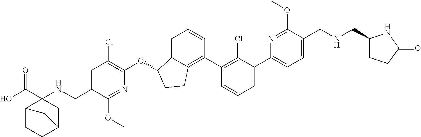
C(C1=CC(Cl)=C(OC2C3=CC=CC(C4=C(Cl)C(C5=CC=C(CNCC6CCC(=O)N6)C(OC)=N5)=CC=C4)=C3CC2)N=C1OC)NC1(C(=O)O)CC2CCC1C2
